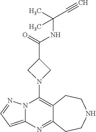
C12=C(N3CC(C(=O)NC(C)(C#C)C)C3)N3C(=CC=N3)N=C1CCNCC2
